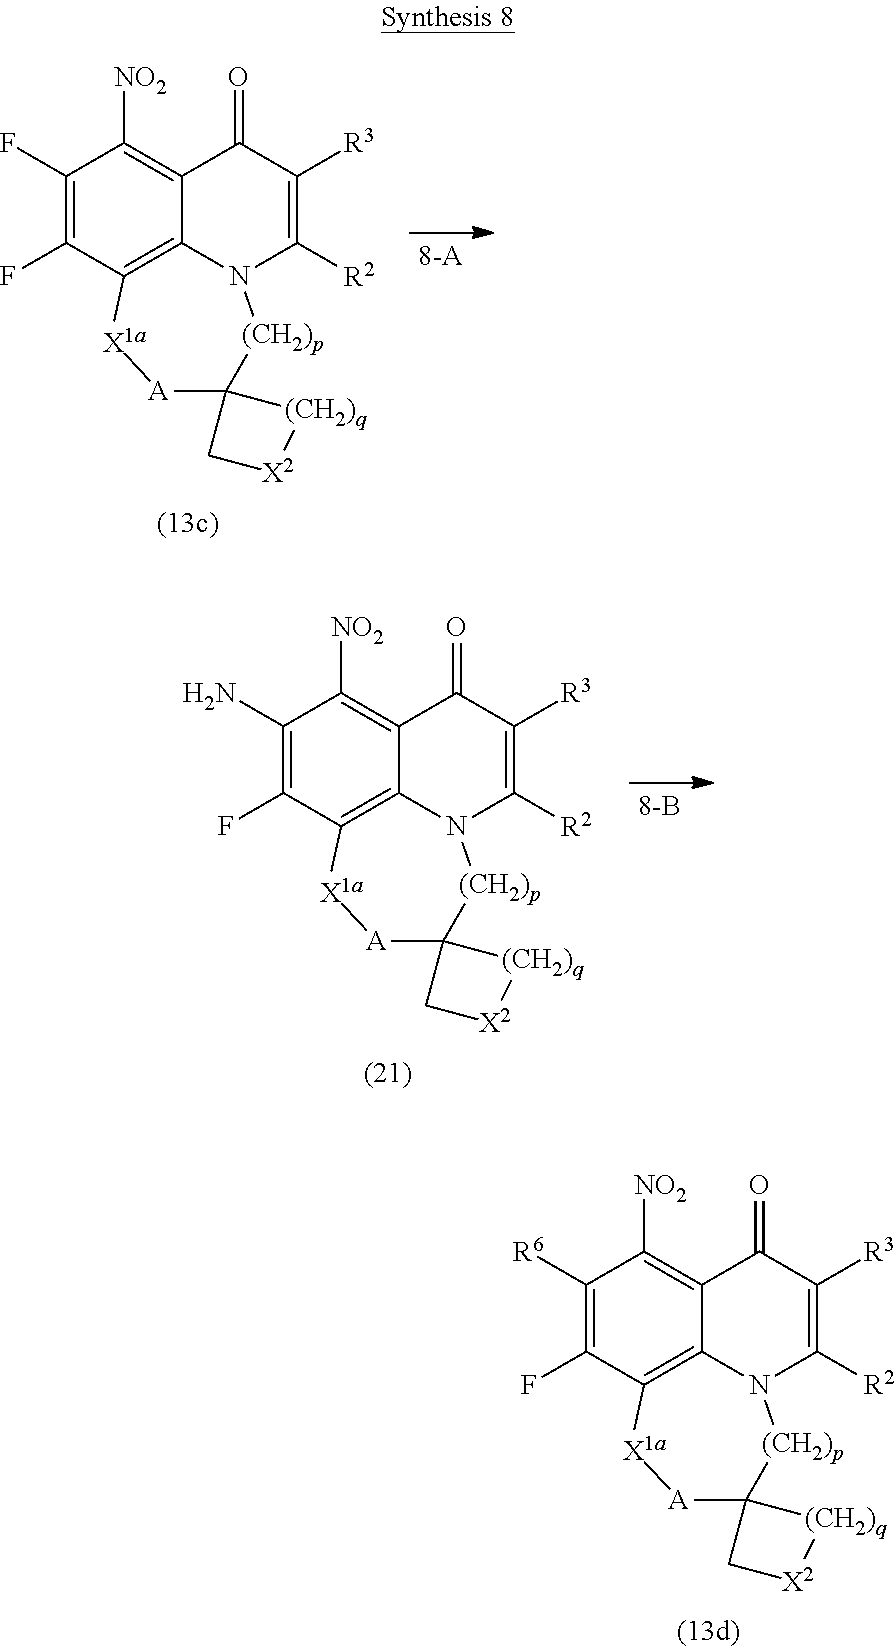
C1([R6])=C(F)C2=C3C(=C1[NO2])C(=O)C([R3])=C([R2])N3[(CH2)p]C1([A][X1a]2)C[X2][(CH2)q]1.C1(F)=C(F)C2=C3C(=C1[NO2])C(=O)C([R3])=C([R2])N3[(CH2)p]C1([A][X1a]2)C[X2][(CH2)q]1.C1(N)=C(F)C2=C3C(=C1[NO2])C(=O)C([R3])=C([R2])N3[(CH2)p]C1([A][X1a]2)C[X2][(CH2)q]1
